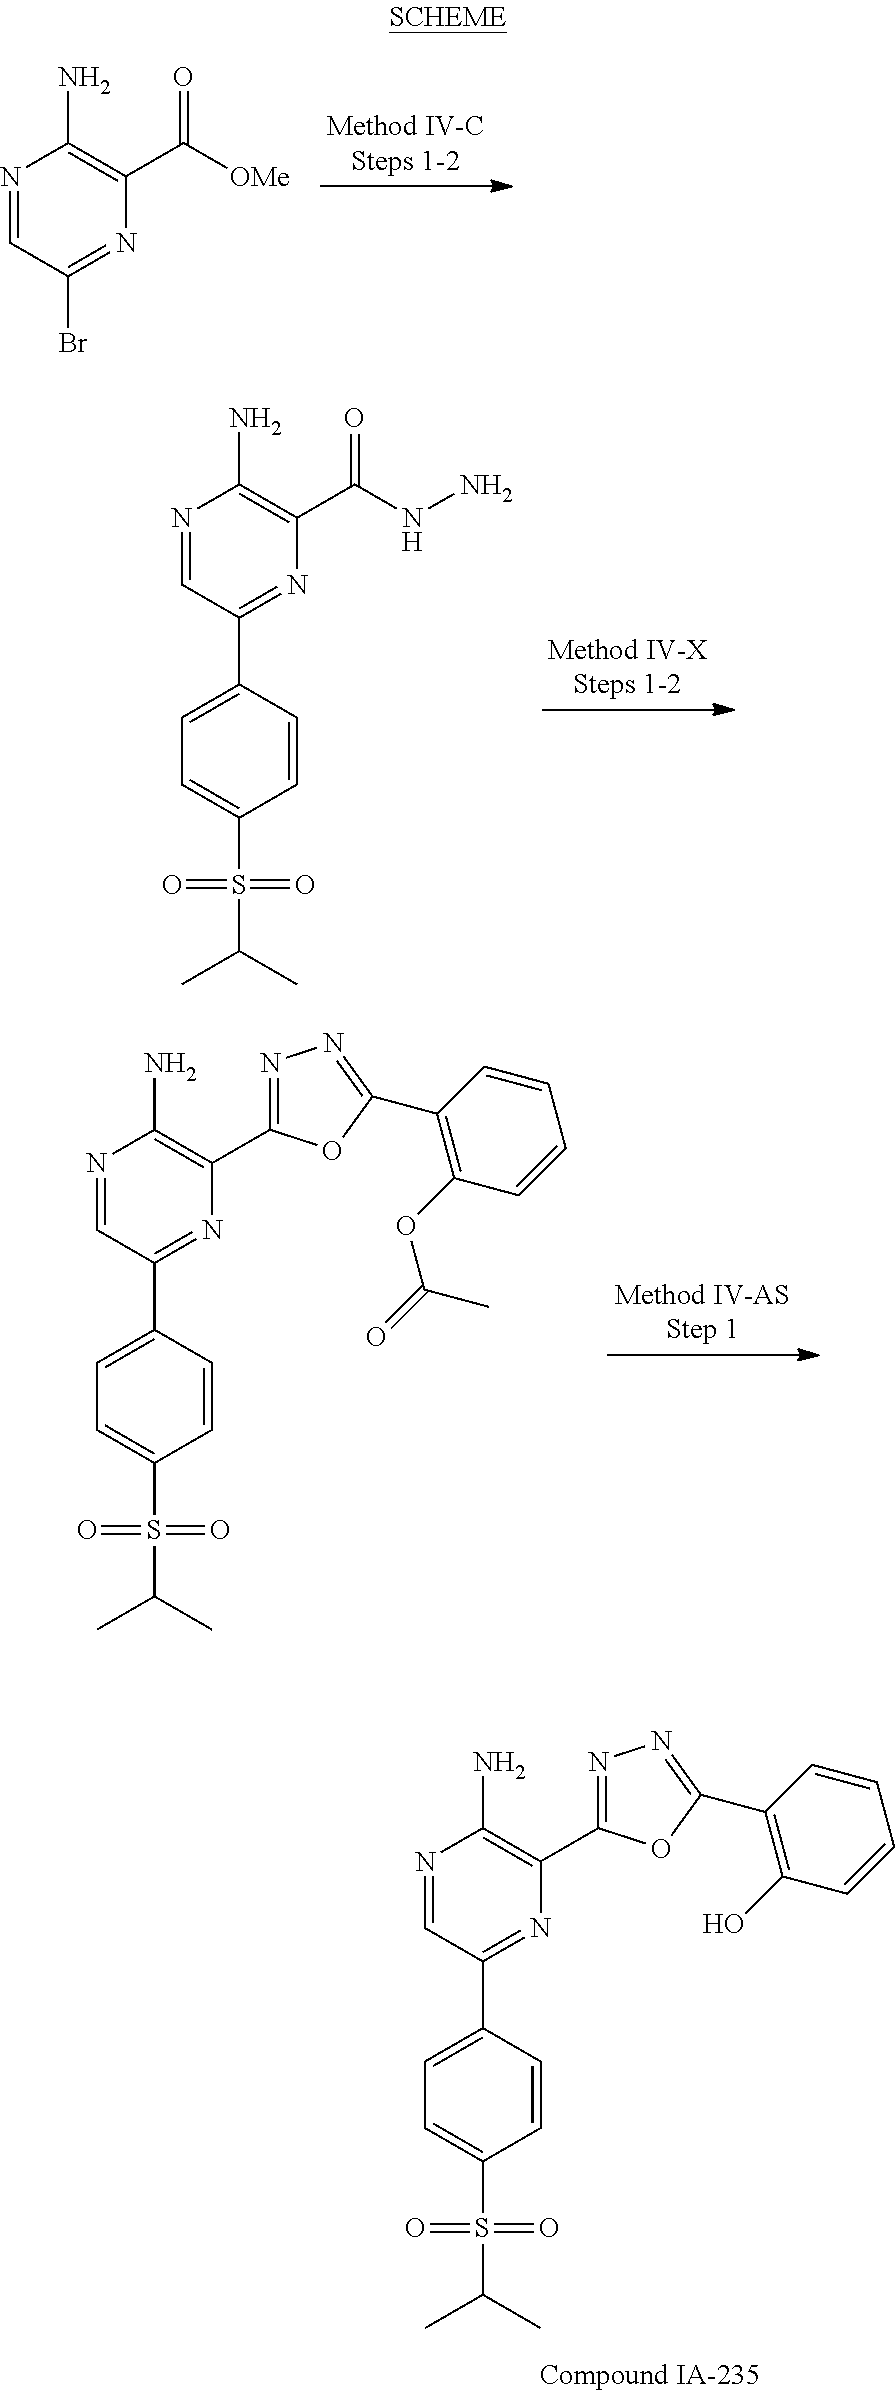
N1=CC(Br)=NC(C([OMe])=O)=C1N.N1=CC(C2=CC=C(S(C(C)C)(=O)=O)C=C2)=NC(C(NN)=O)=C1N.N1=CC(C2=CC=C(S(C(C)C)(=O)=O)C=C2)=NC(C2=NN=C(C3=C(OC(C)=O)C=CC=C3)O2)=C1N.N1=CC(C2=CC=C(S(C(C)C)(=O)=O)C=C2)=NC(C2=NN=C(C3=C(O)C=CC=C3)O2)=C1N
